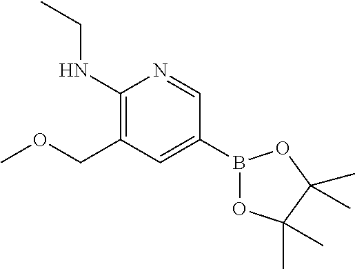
B1(C2=CC(COC)=C(NCC)N=C2)OC(C)(C)C(C)(C)O1
